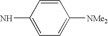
NC1=CC=C([NMe2])C=C1
